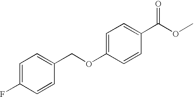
C(C1=CC=C(F)C=C1)OC1=CC=C(C(OC)=O)C=C1
